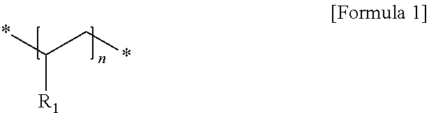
*C(C*)[R1]
